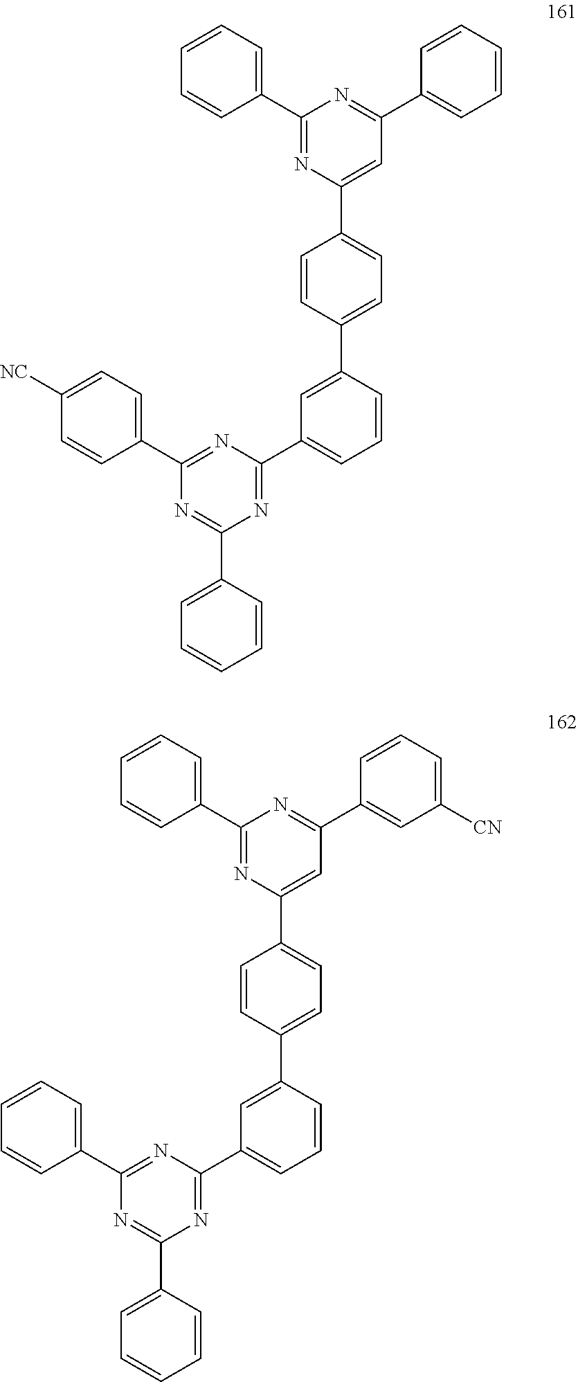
C1=CC(C2=NC(C3=CC=CC(C4=CC=C(C5=CC(C6=CC=CC=C6)=NC(C6=CC=CC=C6)=N5)C=C4)=C3)=NC(C3=CC=CC=C3)=N2)=CC=C1[NC].C1=CC(C2=NC(C3=CC=CC(C4=CC=C(C5=CC(C6=CC([CN])=CC=C6)=NC(C6=CC=CC=C6)=N5)C=C4)=C3)=NC(C3=CC=CC=C3)=N2)=CC=C1
